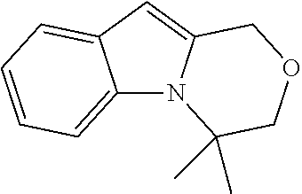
C12=CC=CC=C1C=C1N2C(C)(C)COC1
